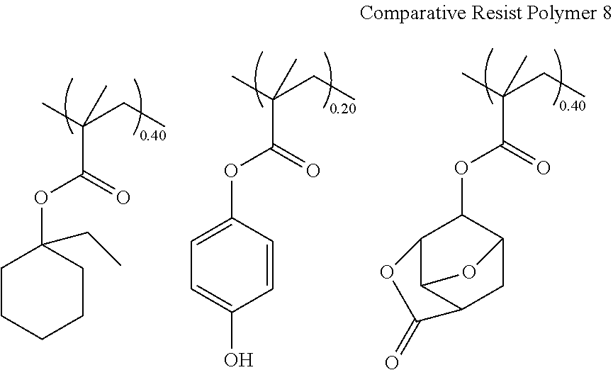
CC(CC)(C(OC1C2C3C(CC1O3)C(=O)O2)=O)C.CC(CC)(C(OC1=CC=C(O)C=C1)=O)C.CC(CC)(C(OC1(CC)CCCCC1)=O)C
